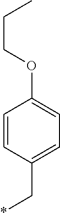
C1=CC(C*)=CC=C1OCCC
